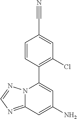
C1=CC(C2=CC(N)=CC3=NC=NN23)=C(Cl)C=C1C#N
